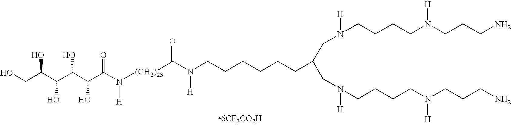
OCC(C(C(C(C(N([H])[(CH2)23]C(N(CCCCCCC(CN(CCCCN(CCCN)[H])[H])CN(CCCCN(CCCN)[H])[H])[H])=O)=O)O)O)O)O
